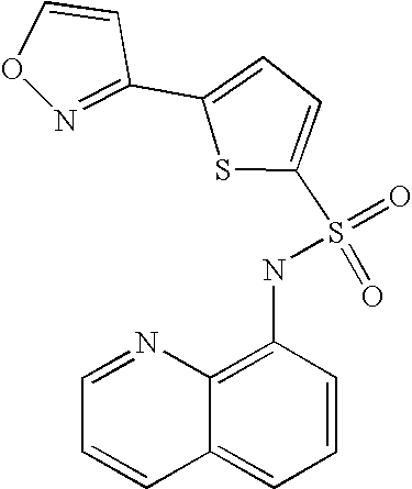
C1=NC2=C(NS(=O)(=O)C3=CC=C(C4=NOC=C4)S3)C=CC=C2C=C1
